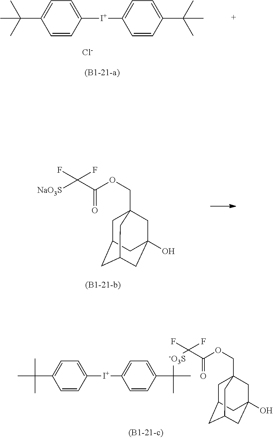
C1=C(C(C)(C)C)C=CC([I+]C2=CC=C(C(C)(C)C)C=C2)=C1.[Cl-].C1C2CC3CC(O)(CC1(COC(C([NaO3S])(F)F)=O)C3)C2.C1=C(C(C)(C)C)C=CC([I+]C2=CC=C(C(C)(C)[-O3S]C(C(OCC34CC5CC(CC(O)(C3)C5)C4)=O)(F)F)C=C2)=C1
